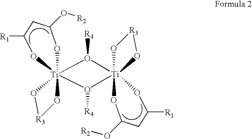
O1([R4])[Ti]23(O([R4])[Ti]145(O[R3]O4)OC(O[R2])CC([R1])O5)(O[R3]O2)OC(O[R2])CC([R1])O3
